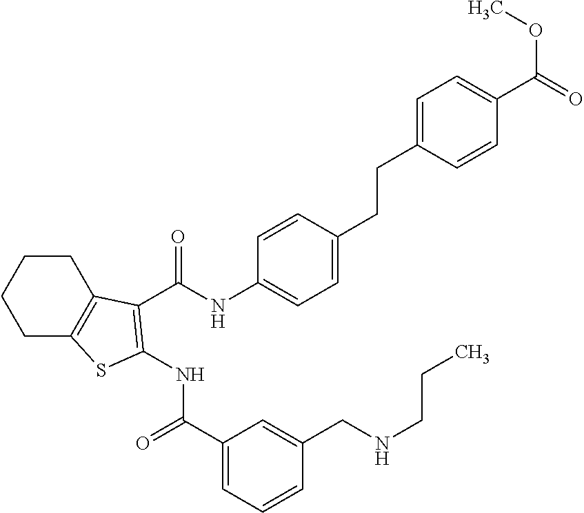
C1(C(=O)NC2=C(C(NC3=CC=C(CCC4=CC=C(C(=O)OC)C=C4)C=C3)=O)C3=C(CCCC3)S2)=CC=CC(CNCCC)=C1
